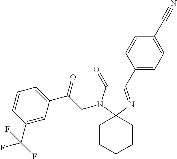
C1(C2=CC=C(C#N)C=C2)=NC2(N(CC(C3=CC=CC(C(F)(F)F)=C3)=O)C1=O)CCCCC2
